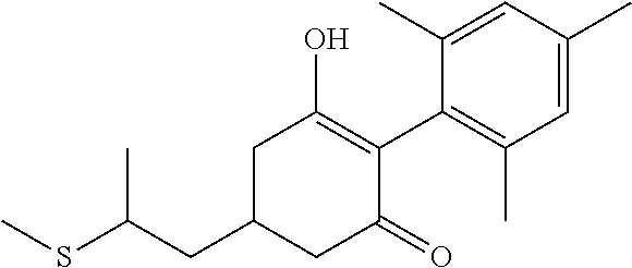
CSC(CC1CC(=O)C(C2=C(C)C=C(C)C=C2C)=C(O)C1)C
